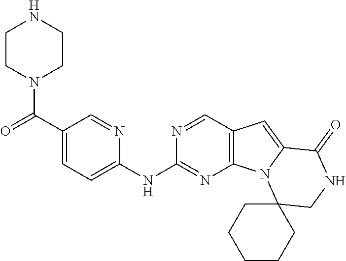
C(C1=CC=C(NC2=NC3=C(C=N2)C=C2N3C3(CNC2=O)CCCCC3)N=C1)(=O)N1CCNCC1
